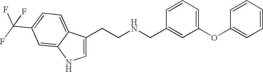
C1=C(CCNCC2=CC(OC3=CC=CC=C3)=CC=C2)C2=CC=C(C(F)(F)F)C=C2N1
